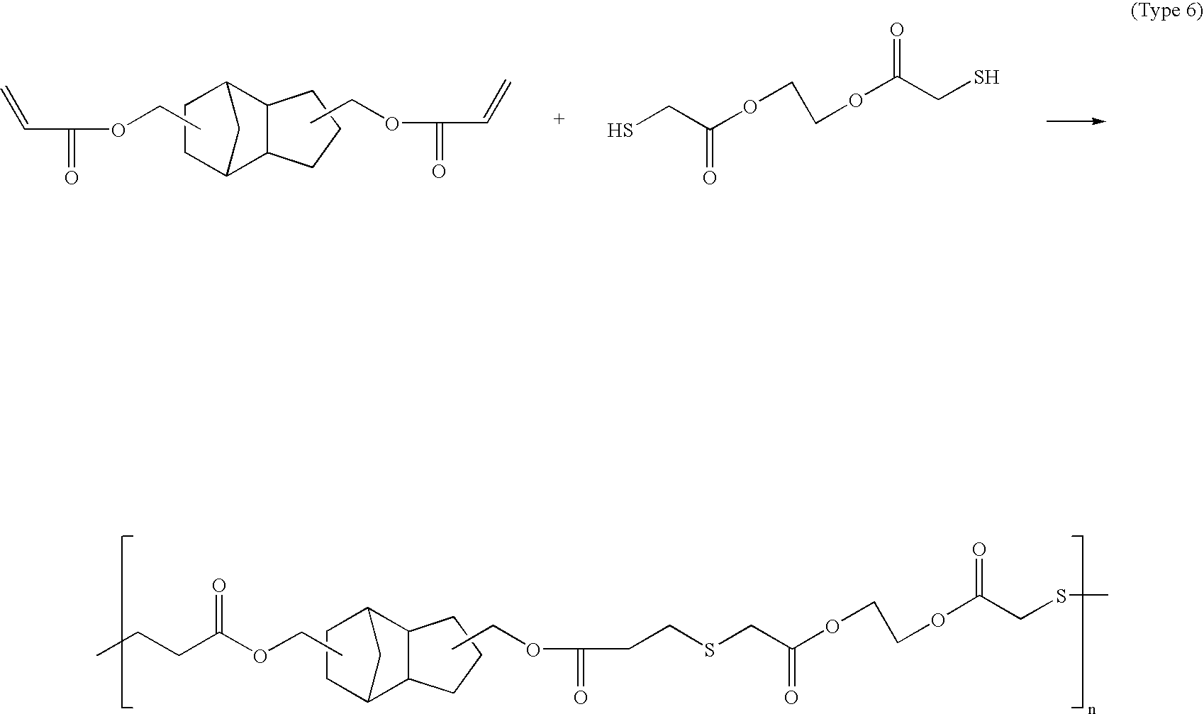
C1C2C3C(C(C1)C2)CCC3.CCCC(OCC)=O.CCOC(=O)CCSCC(=O)OCCOC(CSC)=O.C1C2C3C(C(C1)C2)CCC3.O(CC)C(C=C)=O.CCOC(=O)C=C.SCC(OCCOC(CS)=O)=O
